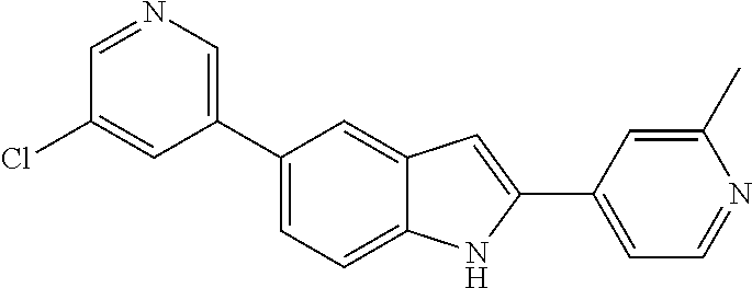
C1=NC=C(C2=CC=C3C(=C2)C=C(C2=CC=NC(C)=C2)N3)C=C1Cl
